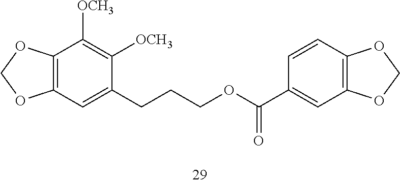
C12=C(OCO1)C([OCH3])=C([OCH3])C(CCCOC(=O)C1=CC3=C(C=C1)OCO3)=C2
